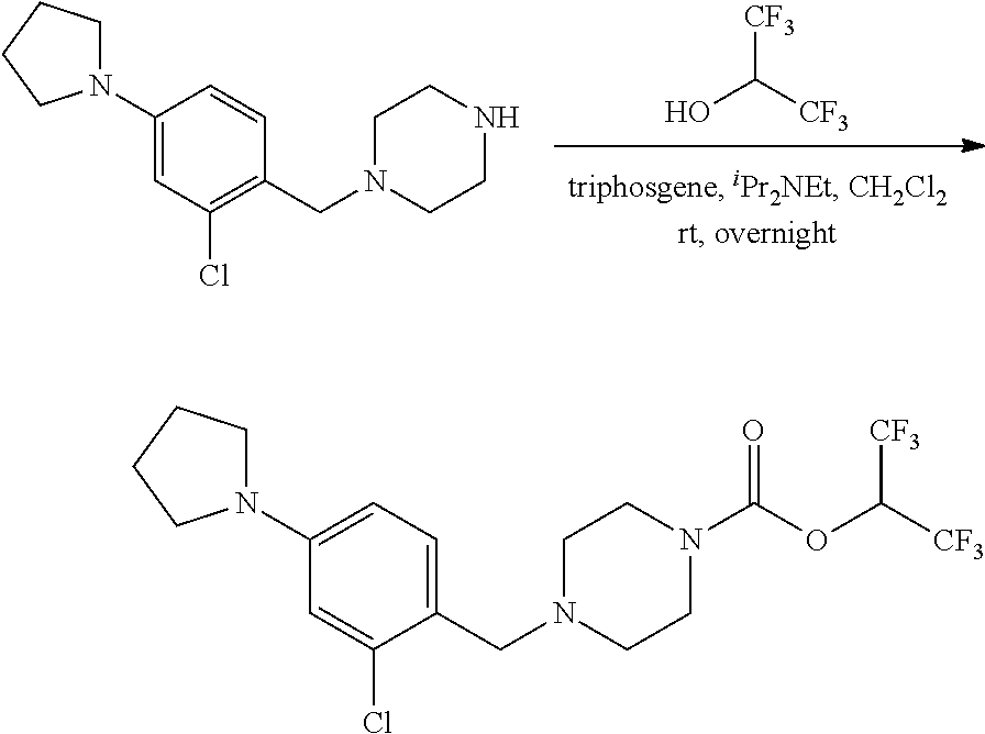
[CF3]C([CF3])O.C1(N2CCCC2)=CC(Cl)=C(CN2CCNCC2)C=C1.C1(N2CCCC2)=CC=C(CN2CCN(C(OC([CF3])[CF3])=O)CC2)C(Cl)=C1
